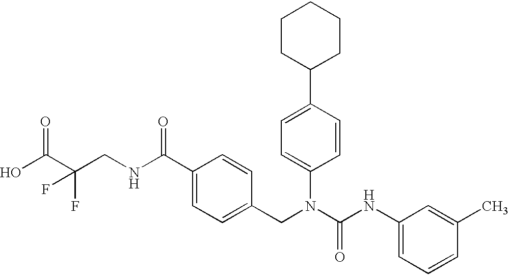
OC(C(CNC(C1=CC=C(CN(C(NC2=CC=CC(C)=C2)=O)C2=CC=C(C3CCCCC3)C=C2)C=C1)=O)(F)F)=O
